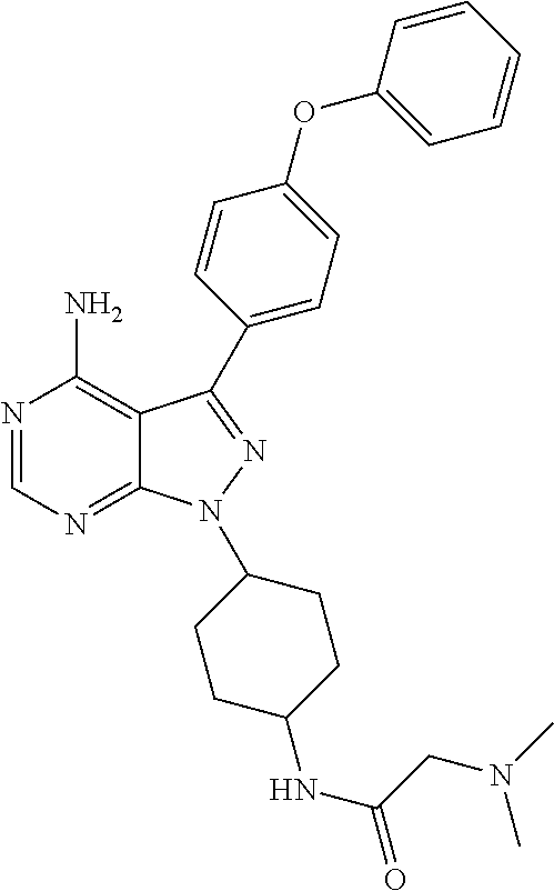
N1=CN=C2C(=C1N)C(C1=CC=C(OC3=CC=CC=C3)C=C1)=NN2C1CCC(NC(=O)CN(C)C)CC1
